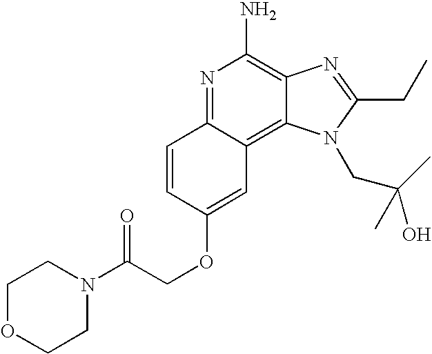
N1=C2C(=C3C(=C1N)N=C(CC)N3CC(O)(C)C)C=C(OCC(N1CCOCC1)=O)C=C2
